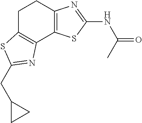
C1C2=C(C3=C(C1)N=C(NC(C)=O)S3)N=C(CC1CC1)S2
